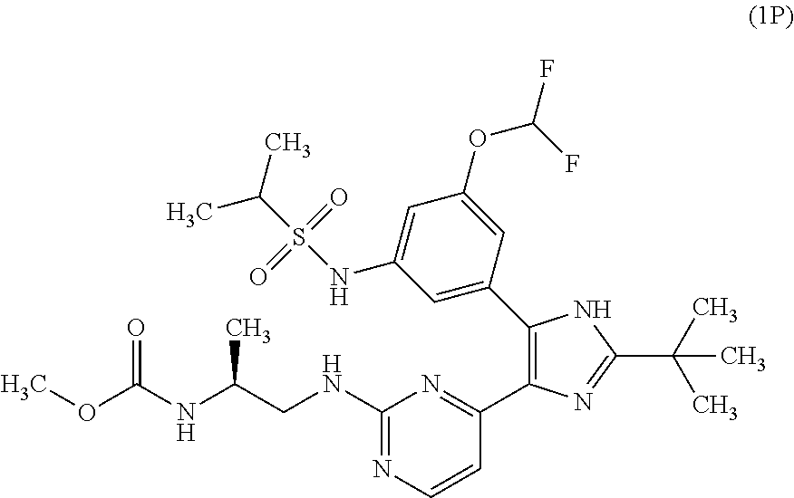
C1(NCC(C)NC(=O)OC)=NC=CC(C2=C(C3=CC(NS(=O)(=O)C(C)C)=CC(OC(F)F)=C3)NC(C(C)(C)C)=N2)=N1
